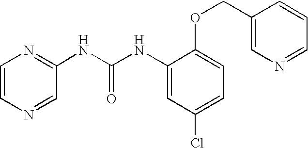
C1=C(OCC2=CN=CC=C2)C(NC(=O)NC2=NC=CN=C2)=CC(Cl)=C1
